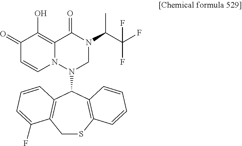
C1SC2=C(C(N3CN(C(C(F)(F)F)C)C(=O)C4=C(O)C(=O)C=CN34)C3=C1C(F)=CC=C3)C=CC=C2
